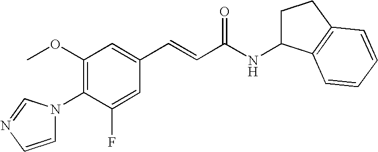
C1(OC)=C(N2C=CN=C2)C(F)=CC(C=CC(NC2CCC3=C2C=CC=C3)=O)=C1
